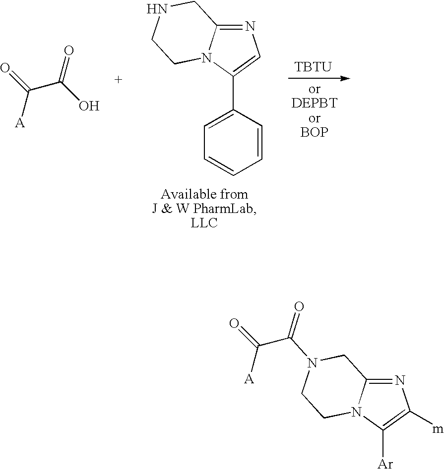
C(C(O)=O)(=O)[A].N1=C2N(C(C3=CC=CC=C3)=C1)CCNC2.[TBTU].N1=C2N(C([Ar])=C1[m])CCN(C(C(=O)[A])=O)C2
